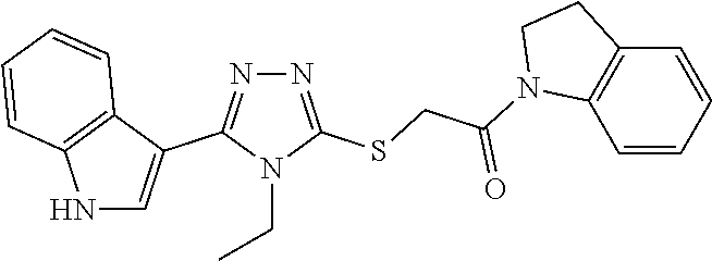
N1=C(SCC(=O)N2C3=C(C=CC=C3)CC2)N(CC)C(C2=CNC3=C2C=CC=C3)=N1
